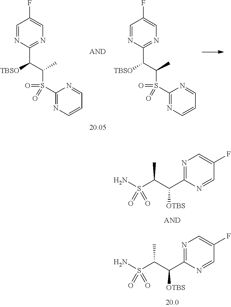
N1=C(C(C(S(N)(=O)=O)C)[OTBS])N=CC(F)=C1.N1=C(C(C(S(N)(=O)=O)C)[OTBS])N=CC(F)=C1.C1=NC(C([TBSO])C(S(C2=NC=CC=N2)(=O)=O)C)=NC=C1F.C1=NC(C([TBSO])C(S(C2=NC=CC=N2)(=O)=O)C)=NC=C1F
